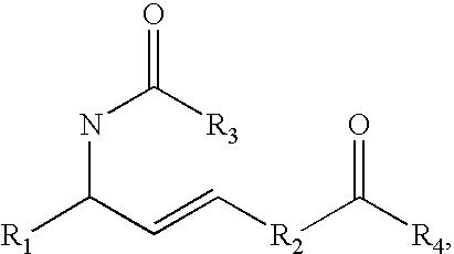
[R4]C([R2]C=CC(NC(=O)[R3])[R1])=O
